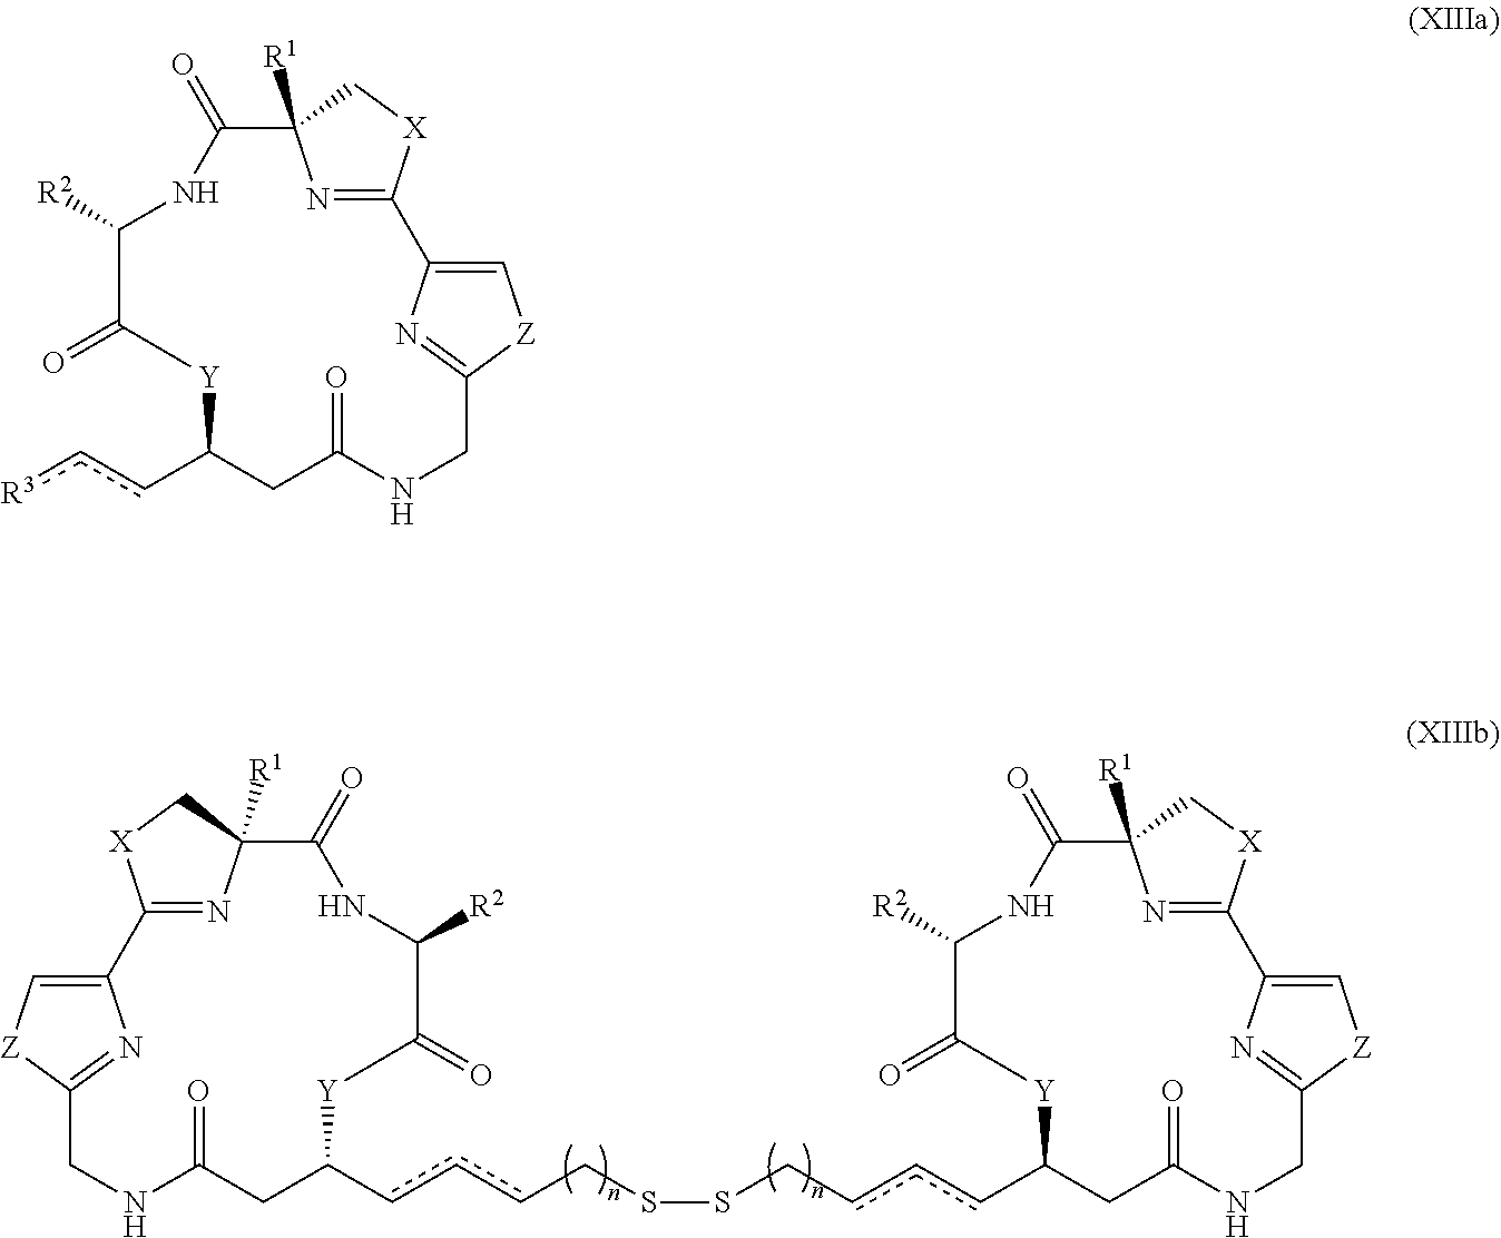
c(cC1CC(=O)NCC2=NC(=C[Z]2)C2=NC([R1])(C[X]2)C(=O)NC([R2])C(=O)[Y]1)cCSSCcccC1CC(=O)NCC2=NC(=C[Z]2)C2=NC([R1])(C[X]2)C(=O)NC([R2])C(=O)[Y]1.[R3]ccC1CC(=O)NCC2=NC(=C[Z]2)C2=NC([R1])(C[X]2)C(=O)NC([R2])C(=O)[Y]1
